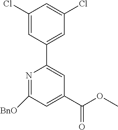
C1(Cl)=CC(C2=CC(C(OC)=O)=CC([BnO])=N2)=CC(Cl)=C1
